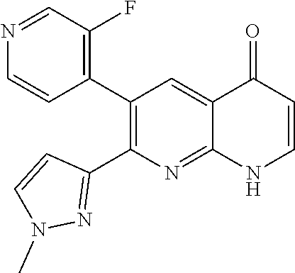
N1=CC(F)=C(C2=C(C3=NN(C)C=C3)N=C3C(=C2)C(=O)C=CN3)C=C1
